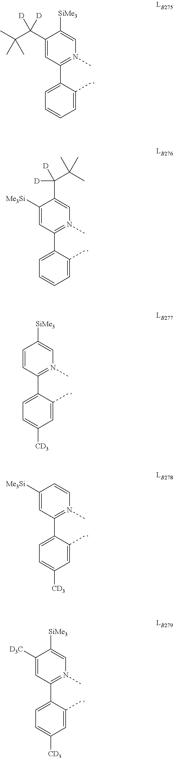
C1(C2=CC=CC=C2C)=N(C)C=C([SiMe3])C(C(C(C)(C)C)([D])[D])=C1.C1(C2=CC=CC=C2C)=N(C)C=C(C(C(C)(C)C)([D])[D])C([Me3Si])=C1.C1(C2=CC=C([CD3])C=C2C)=N(C)C=C([SiMe3])C=C1.C1(C2=CC=C([CD3])C=C2C)=N(C)C=CC([Me3Si])=C1.C1(C2=CC=C([CD3])C=C2C)=N(C)C=C([SiMe3])C([D3C])=C1
